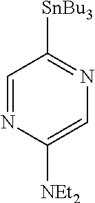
C1=NC([NEt2])=CN=C1[SnBu3]
